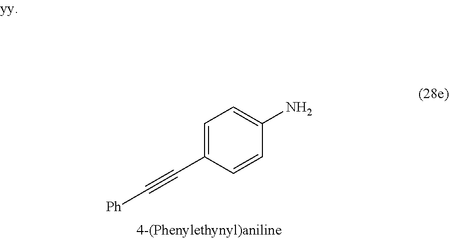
C1=C(C#C[Ph])C=CC(N)=C1
